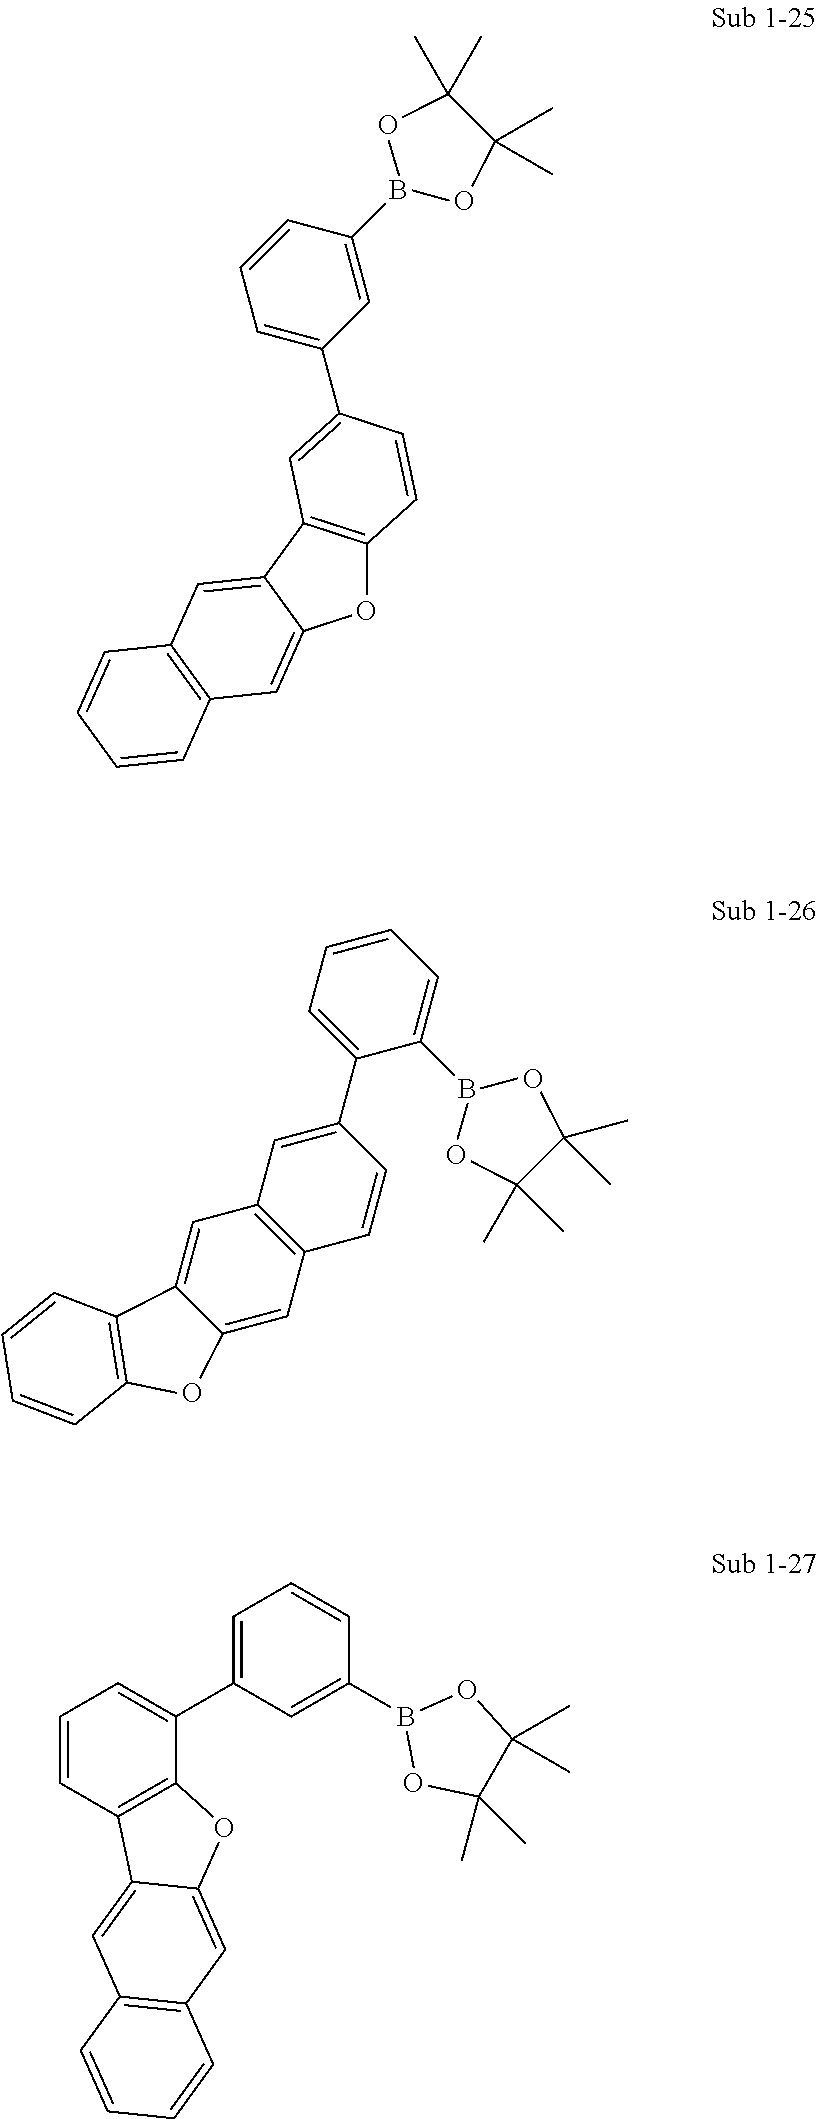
O1C2=C(C3=CC4=C(C=C13)C=CC=C4)C=C(C1=CC=CC(B3OC(C)(C)C(C)(C)O3)=C1)C=C2.C1=CC=C(C2=CC3=C(C=C2)C=C2C(=C3)C3=C(O2)C=CC=C3)C(B2OC(C)(C)C(C)(C)O2)=C1.C1=CC2=C(C(C3=CC=CC(B4OC(C)(C)C(C)(C)O4)=C3)=C1)OC1=CC3=C(C=C21)C=CC=C3
